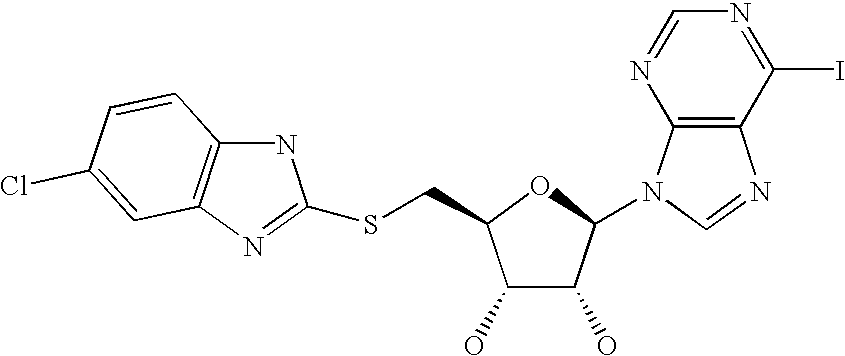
C1(O)C(O)C(N2C3=C(N=C2)C(I)=NC=N3)OC1CSC1=NC2=C(N1)C=CC(Cl)=C2
